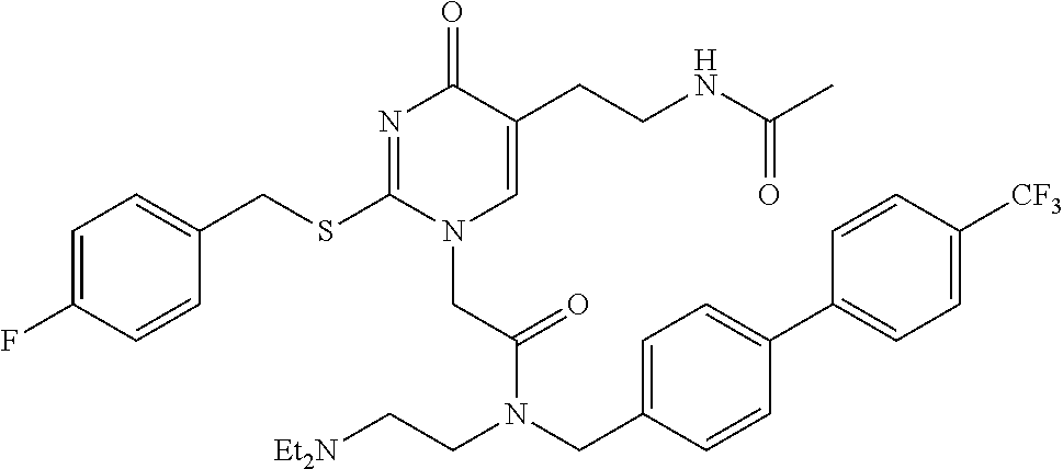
C1=C(F)C=CC(CSC2=NC(=O)C(CCNC(=O)C)=CN2CC(=O)N(CC2=CC=C(C3=CC=C([CF3])C=C3)C=C2)CC[Et2N])=C1
